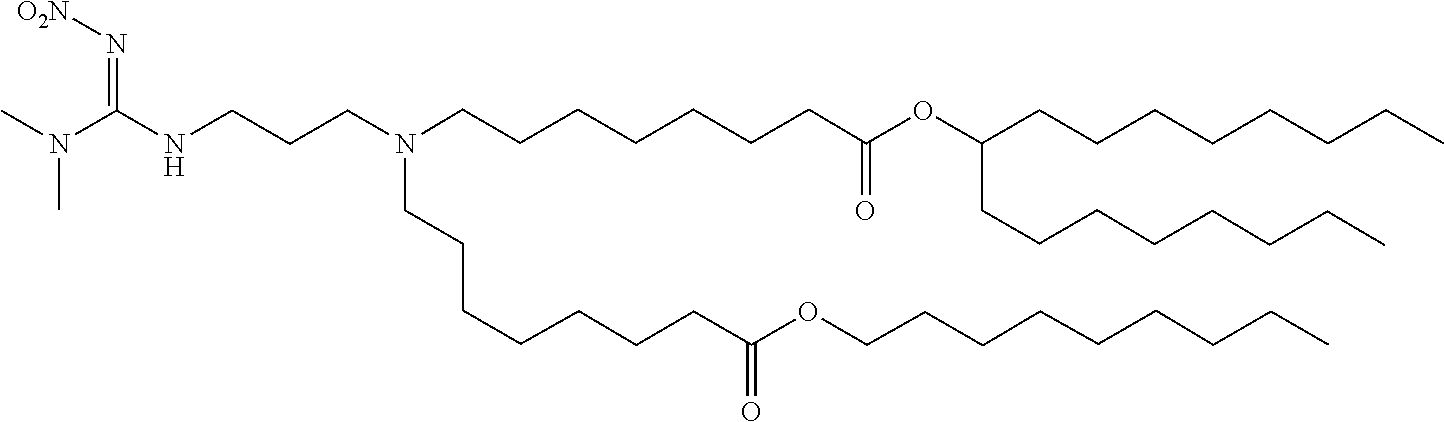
C(C(=O)OCCCCCCCCC)CCCCCCN(CCCCCCCC(=O)OC(CCCCCCCC)CCCCCCCC)CCCNC(N(C)C)=N[O2N]
